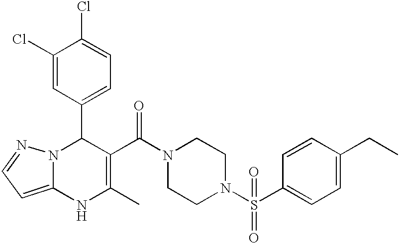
C1(Cl)=CC(C2N3C(=CC=N3)NC(C)=C2C(N2CCN(S(C3=CC=C(CC)C=C3)(=O)=O)CC2)=O)=CC=C1Cl
